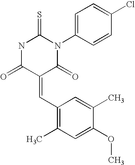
O=C1C(=CC2=C(C)C=C(OC)C(C)=C2)C(=O)N(C2=CC=C(Cl)C=C2)C(=S)N1
